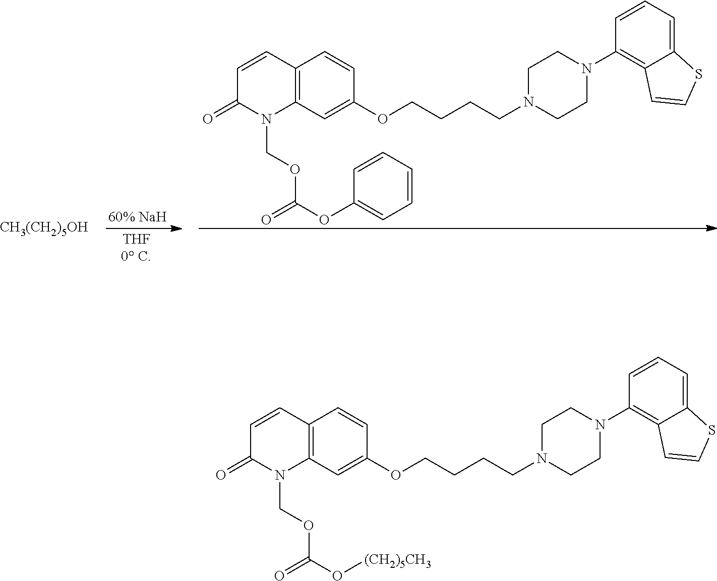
C12=C(C=C(OCCCCN3CCN(C4=C5C(=CC=C4)SC=C5)CC3)C=C1)N(COC(OC1=CC=CC=C1)=O)C(=O)C=C2.[CH3(CH2)5OH].C12=C(C=C(OCCCCN3CCN(C4=C5C(=CC=C4)SC=C5)CC3)C=C1)N(COC(O[(CH2)5CH3])=O)C(=O)C=C2
